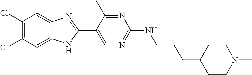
C1=C2C(=CC(Cl)=C1Cl)NC(C1=CN=C(NCCCC3CCN(C)CC3)N=C1C)=N2
